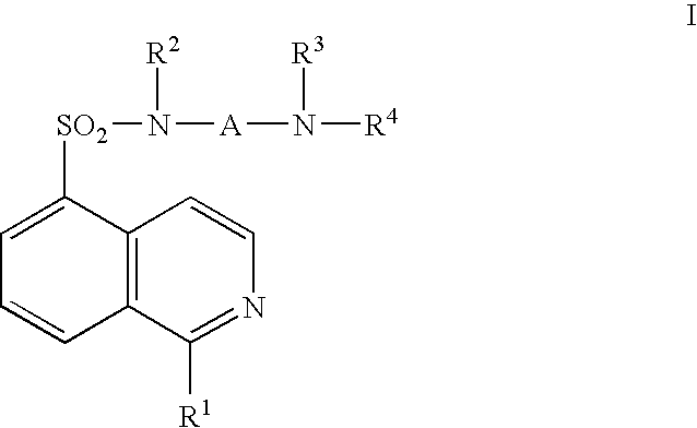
C12=C(C([R1])=NC=C1)C=CC=C2[SO2]N([R2])[A]N([R3])[R4]
